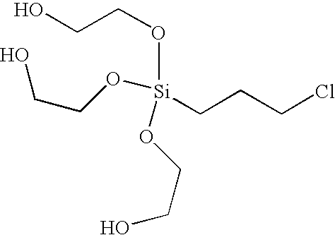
OCCO[Si](CCCCl)(OCCO)OCCO
